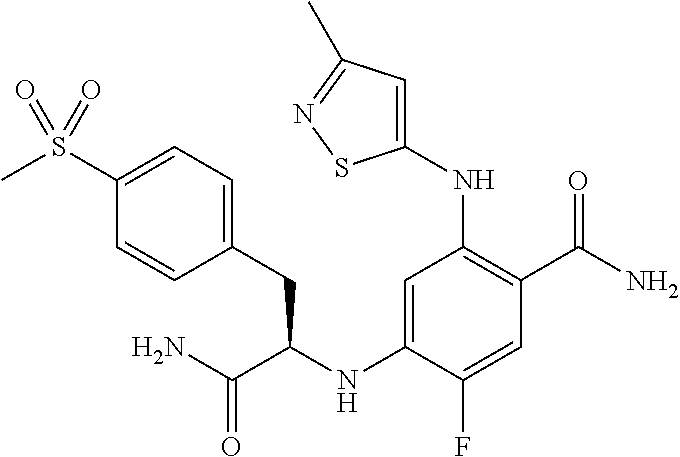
C1(NC(C(N)=O)CC2=CC=C(S(C)(=O)=O)C=C2)=CC(NC2=CC(C)=NS2)=C(C(N)=O)C=C1F
